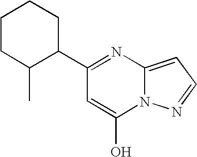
C1(C2=NC3=CC=NN3C(O)=C2)C(C)CCCC1
